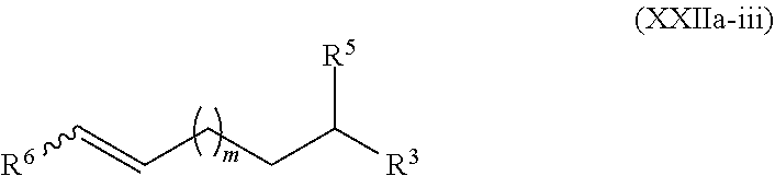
C(=CCCC([R3])[R5])[R6]
